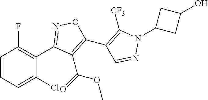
C1(Cl)=CC=CC(F)=C1C1=NOC(C2=C([CF3])N(C3CC(O)C3)N=C2)=C1C(=O)OC
